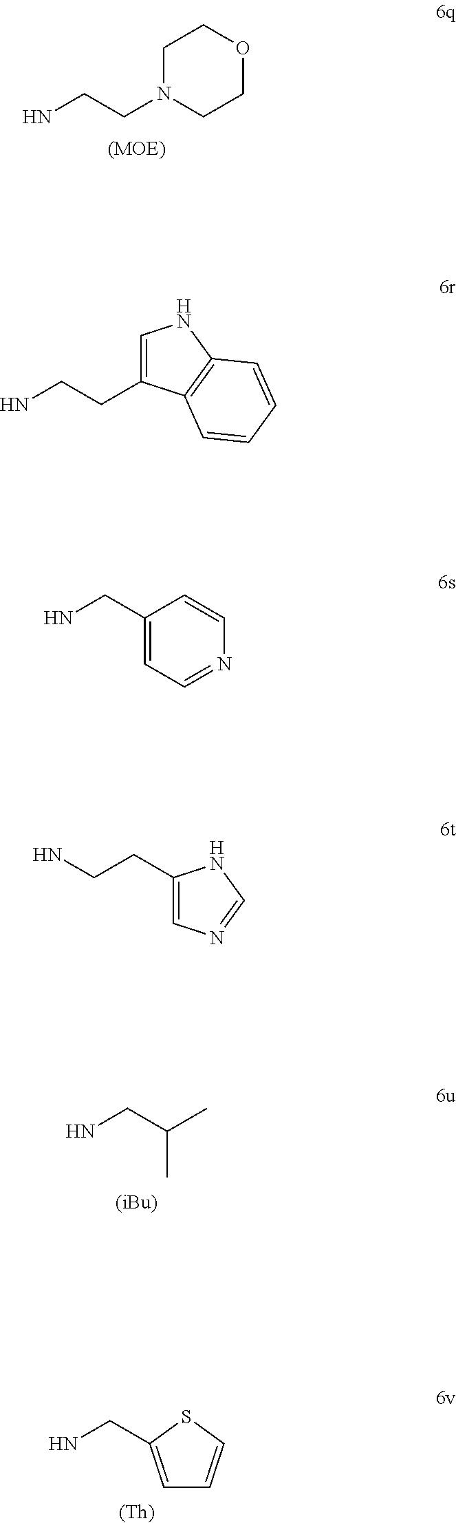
C1N(CCN)CCOC1.C(C)(CN)C.C1=C(CN)SC=C1.[(Th)].C1=C(CCN)C2=C(N1)C=CC=C2.C1(CN)=CC=NC=C1.C1(CCN)=CN=CN1
